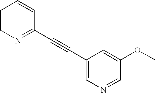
C1(C#CC2=NC=CC=C2)=CN=CC(OC)=C1
